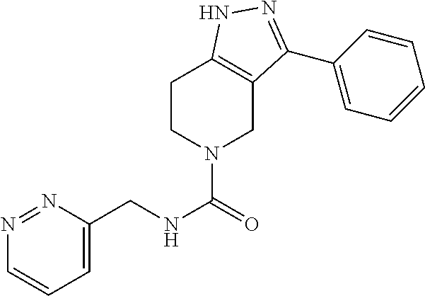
C(NC(=O)N1CC2=C(CC1)NN=C2C1=CC=CC=C1)C1=CC=CN=N1
